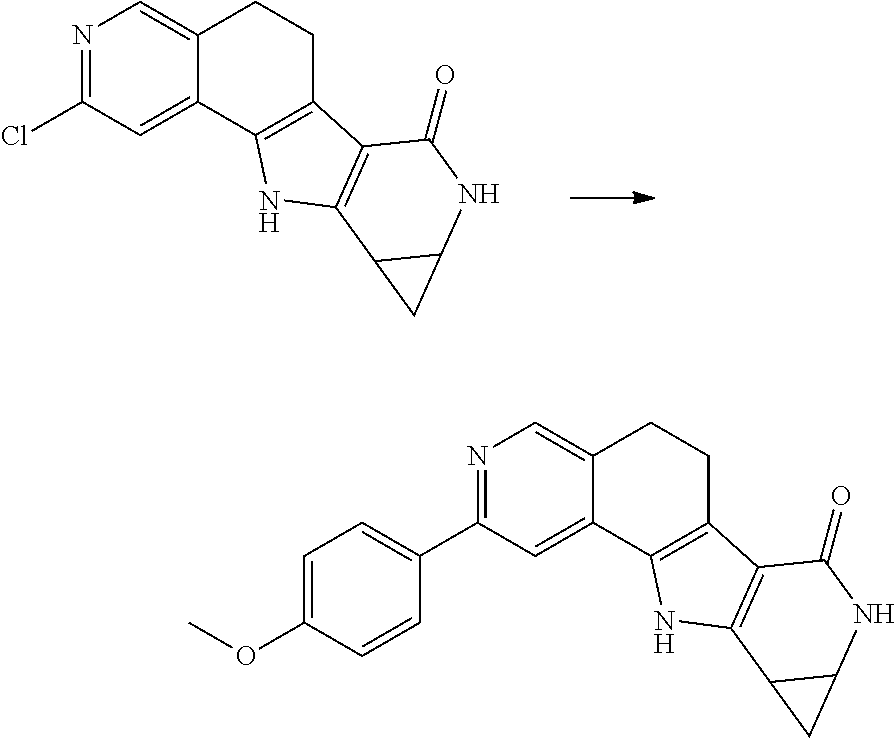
N1=C(Cl)C=C2C(=C1)CCC1=C2NC2=C1C(=O)NC1C2C1.N1=C(C2=CC=C(OC)C=C2)C=C2C(=C1)CCC1=C2NC2=C1C(=O)NC1C2C1
